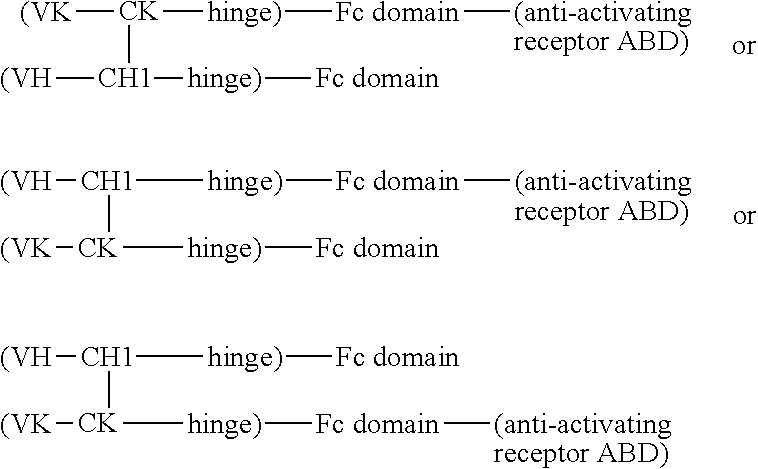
[(VK][CK]([hinge)][Fc domain][(anti-activating receptor ABD)])[CH1]([(VH])[hinge)][Fc domain].[(VH][CH1]([hinge)][Fc domain][(anti-activating receptor ABD)])[CK]([(VK])[hinge)][Fc domain].[(VH][CH1]([hinge)][Fc domain])[CK]([(VK])[hinge)][Fc domain][(anti-activating receptor ABD)]
